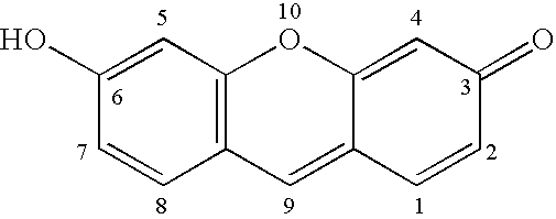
C12=C(C=C(O)C=C1)OC1=CC(=O)C=CC1=C2
